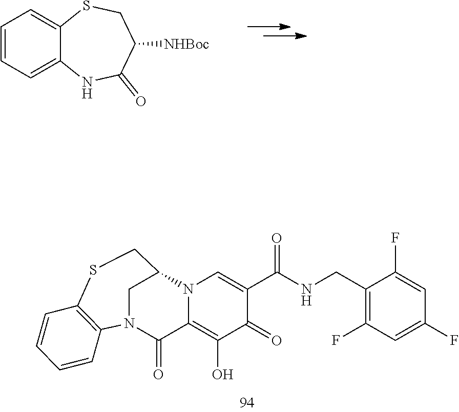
C1=C2SCC([NHBoc])C(=O)NC2=CC=C1.C12=C(O)C(=O)C(C(=O)NCC3=C(F)C=C(F)C=C3F)=CN1C1CSC3=C(C=CC=C3)N(C2=O)C1
